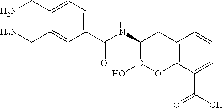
C12=C(C(C(O)=O)=CC=C1)OB(O)C(NC(=O)C1=CC=C(CN)C(CN)=C1)C2
